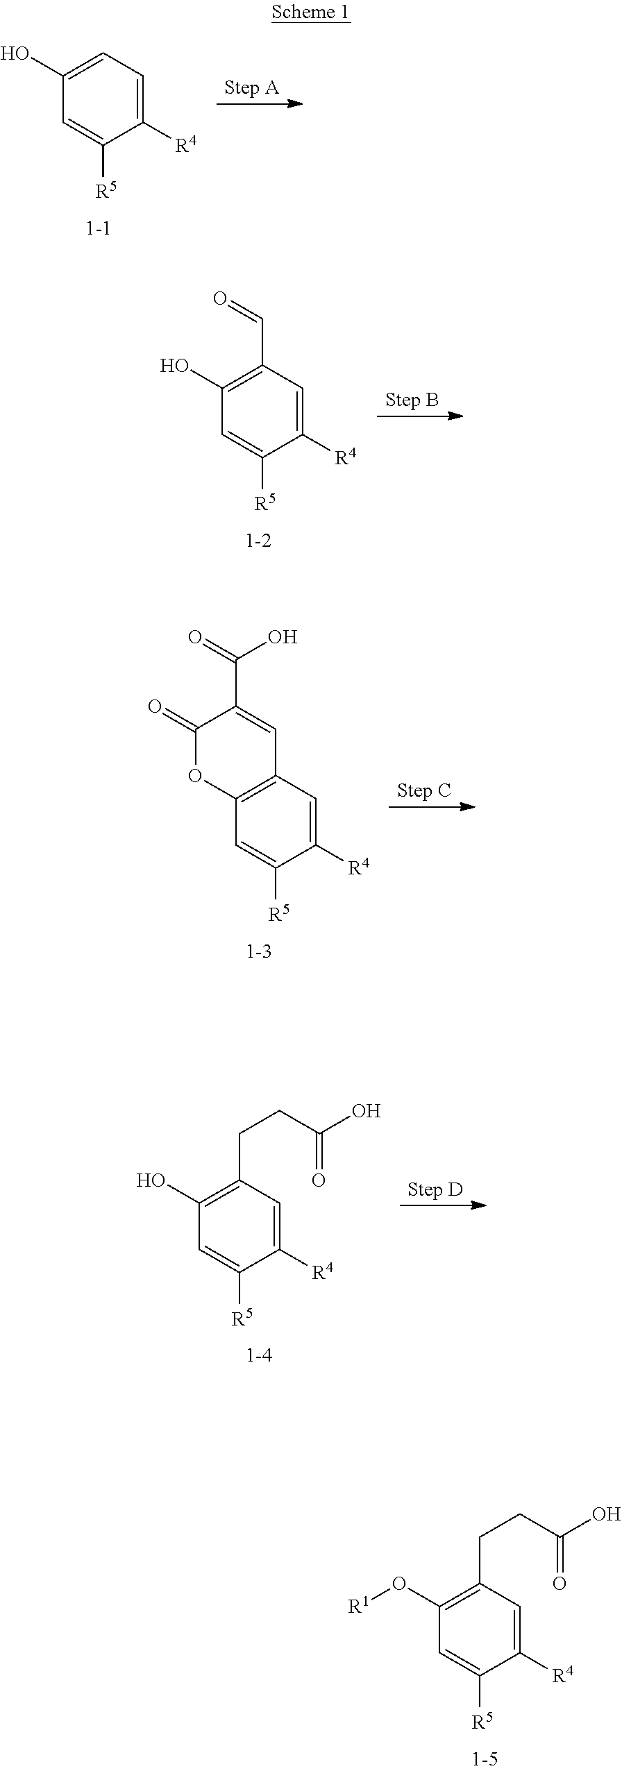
C1([R4])=CC(CCC(O)=O)=C(O[R1])C=C1[R5].C1([R4])=CC=C(O)C=C1[R5].C1([R4])=CC(C=O)=C(O)C=C1[R5].C1([R4])=CC2=C(C=C1[R5])OC(=O)C(C(O)=O)=C2.C1([R4])=CC(CCC(O)=O)=C(O)C=C1[R5]
